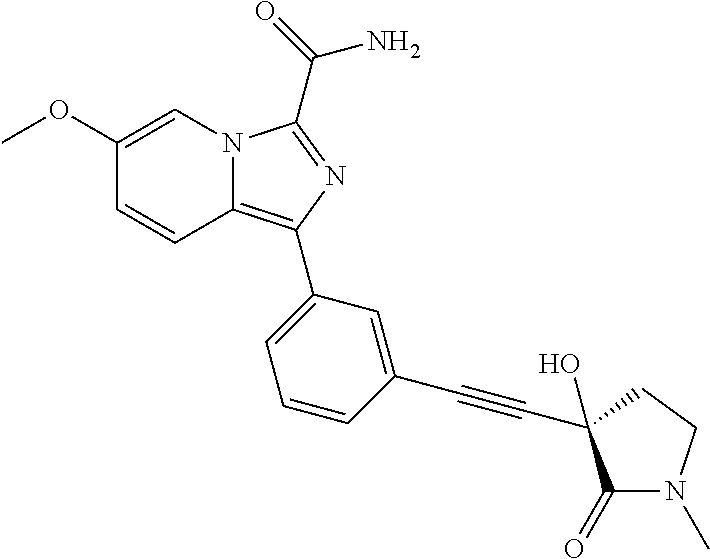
C12=C(C3=CC=CC(C#CC4(O)C(=O)N(C)CC4)=C3)N=C(C(=O)N)N1C=C(OC)C=C2
